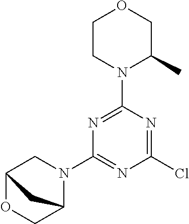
C1CN(C2=NC(N3CC4OCC3C4)=NC(Cl)=N2)C(C)CO1
